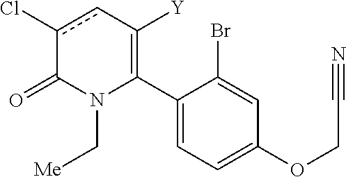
C1(C2=C([Y])cc(Cl)C(=O)N2C[Me])=CC=C(OCC#N)C=C1Br
